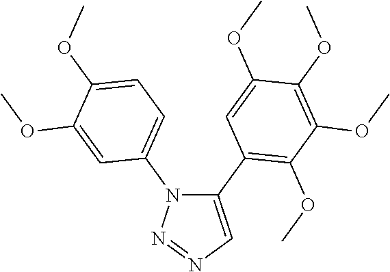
C1(C2=C(OC)C(OC)=C(OC)C(OC)=C2)=CN=NN1C1=CC=C(OC)C(OC)=C1
